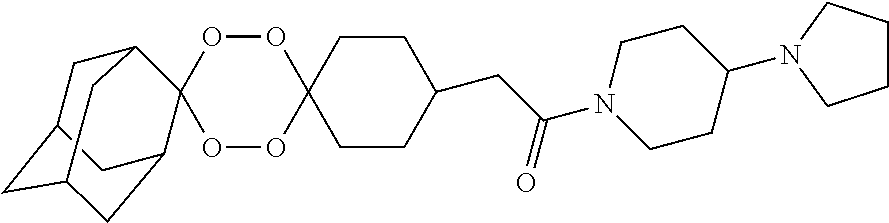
O1OC2(OOC13C1CC4CC(CC3C4)C1)CCC(CC(N1CCC(N3CCCC3)CC1)=O)CC2
